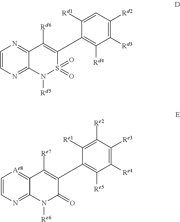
C1([Rd3])=C([Rd2])C=C([Rd1])C(C2=C([Rd6])C3=NC=CN=C3N([Rd5])S2(=O)=O)=C1[Rd4].C1([Re4])=C([Re3])C([Re2])=C([Re1])C(C2=C([Re7])C3=[Ae8]C=CN=C3N([Re6])C2=O)=C1[Re5]
